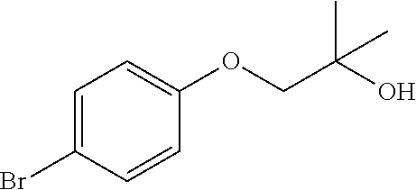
C1=C(Br)C=CC(OCC(C)(O)C)=C1
